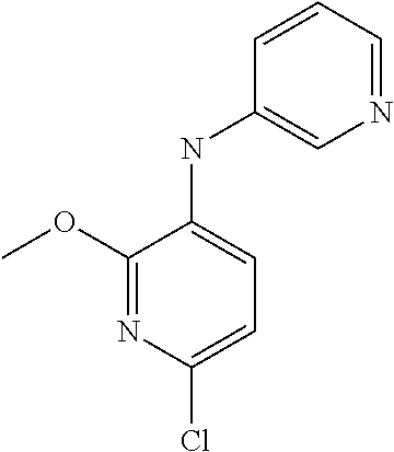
C1(NC2=CC=C(Cl)N=C2OC)=CN=CC=C1
